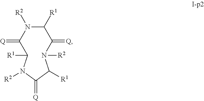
C1([R1])C(=[Q])N([R2])C([R1])C(=[Q])N([R2])C([R1])C(=[Q])N1[R2]
